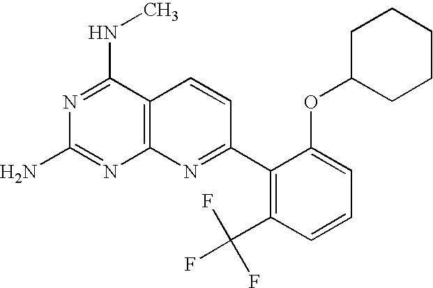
N1=C(NC)C2=C(N=C1N)N=C(C1=C(C(F)(F)F)C=CC=C1OC1CCCCC1)C=C2
